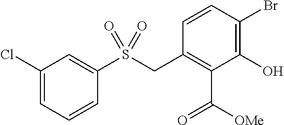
C1(Cl)=CC=CC(S(CC2=C(C([OMe])=O)C(O)=C(Br)C=C2)(=O)=O)=C1
